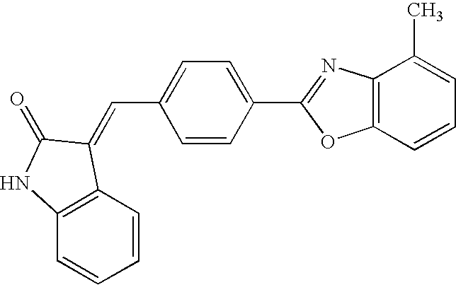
C12=C(C=CC=C1C)OC(C1=CC=C(C=C3C4=C(C=CC=C4)NC3=O)C=C1)=N2
